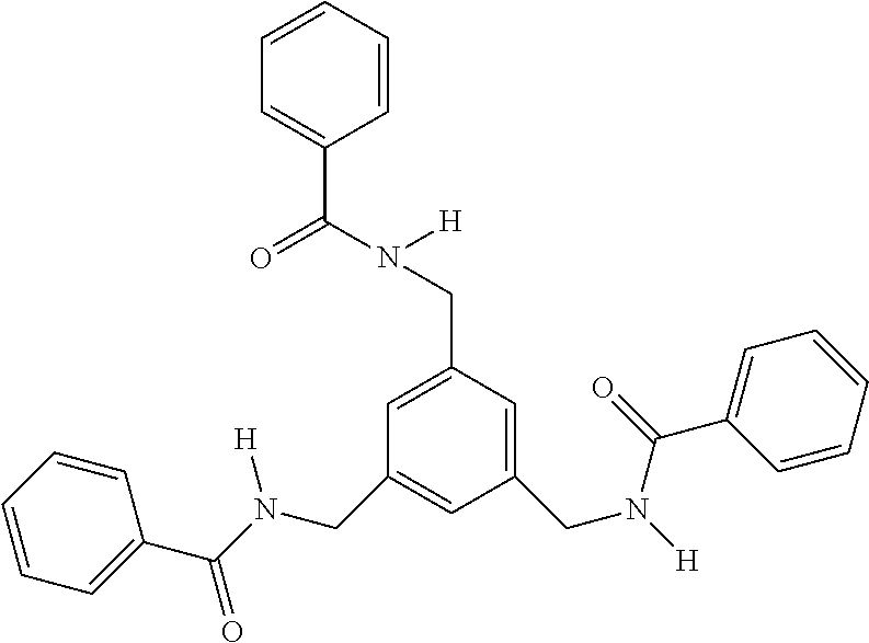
C1=CC=C(C(N(CC2=CC(CN(C(=O)C3=CC=CC=C3)[H])=CC(CN(C(=O)C3=CC=CC=C3)[H])=C2)[H])=O)C=C1
